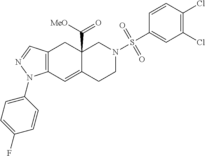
C12=C(C=C3C(C([MeO])=O)(C1)CN(S(C1=CC(Cl)=C(Cl)C=C1)(=O)=O)CC3)N(C1=CC=C(F)C=C1)N=C2
